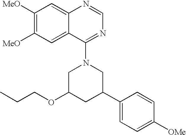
C1([MeO])=C([MeO])C=C2C(=C1)N=CN=C2N1CC(OCCC)CC(C2=CC=C([OMe])C=C2)C1
